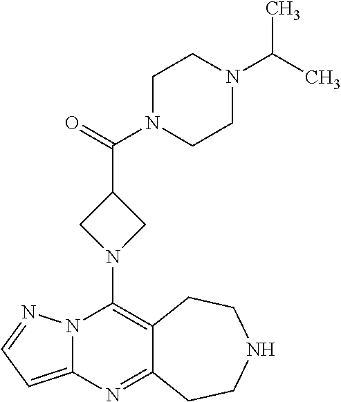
C12=C(N3CC(C(=O)N4CCN(C(C)C)CC4)C3)N3C(=CC=N3)N=C1CCNCC2
